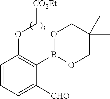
C1=CC=C([CHO])C(B2OCC(C)(C)CO2)=C1OC[CO2Et]
